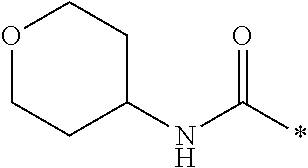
O1CCC(NC(*)=O)CC1
